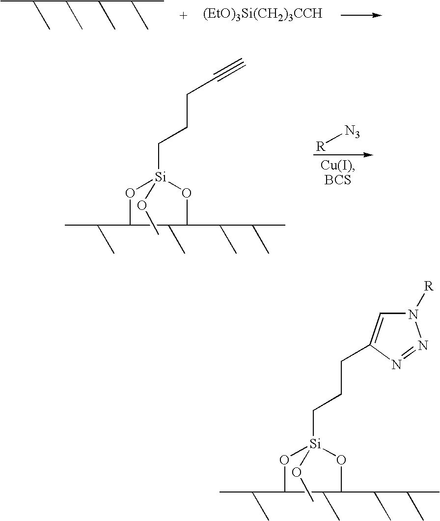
CC(C)C(C)C(C)C(C)C.[(EtO)3Si(CH2)3CCH].[R][N3].CC(C1O[Si](OC)(CCCC#C)OC(C(C)C(C)C)C1C)C.CC(C1O[Si](OC)(CCCC2=CN([R])N=N2)OC(C(C)C(C)C)C1C)C
